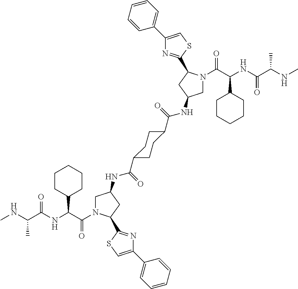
C(C(NC(C(NC)C)=O)C1CCCCC1)(=O)N1CC(NC(=O)C2CCC(C(=O)NC3CN(C(=O)C(C4CCCCC4)NC(C(C)NC)=O)C(C4=NC(C5=CC=CC=C5)=CS4)C3)CC2)CC1C1=NC(C2=CC=CC=C2)=CS1
